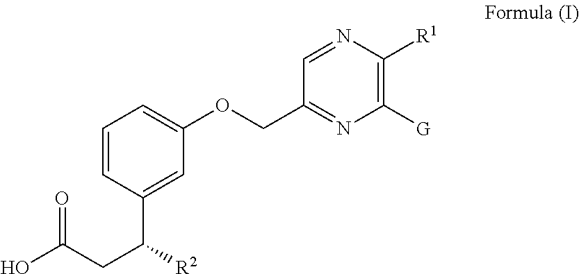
C1=CC=C(OCC2=NC([G])=C([R1])N=C2)C=C1C([R2])CC(O)=O
